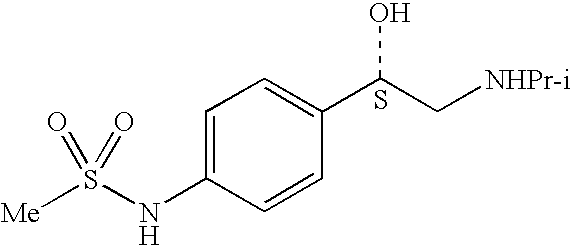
[Me]S(NC1=CC=C(C(C[NHPr-i])O)C=C1)(=O)=O.S
